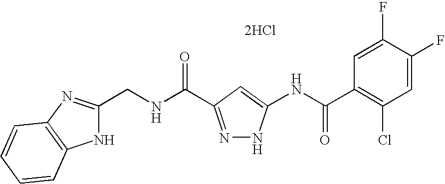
C(NC(=O)C1=NNC(NC(C2=C(Cl)C=C(F)C(F)=C2)=O)=C1)C1=NC2=C(N1)C=CC=C2.[2HCl]
